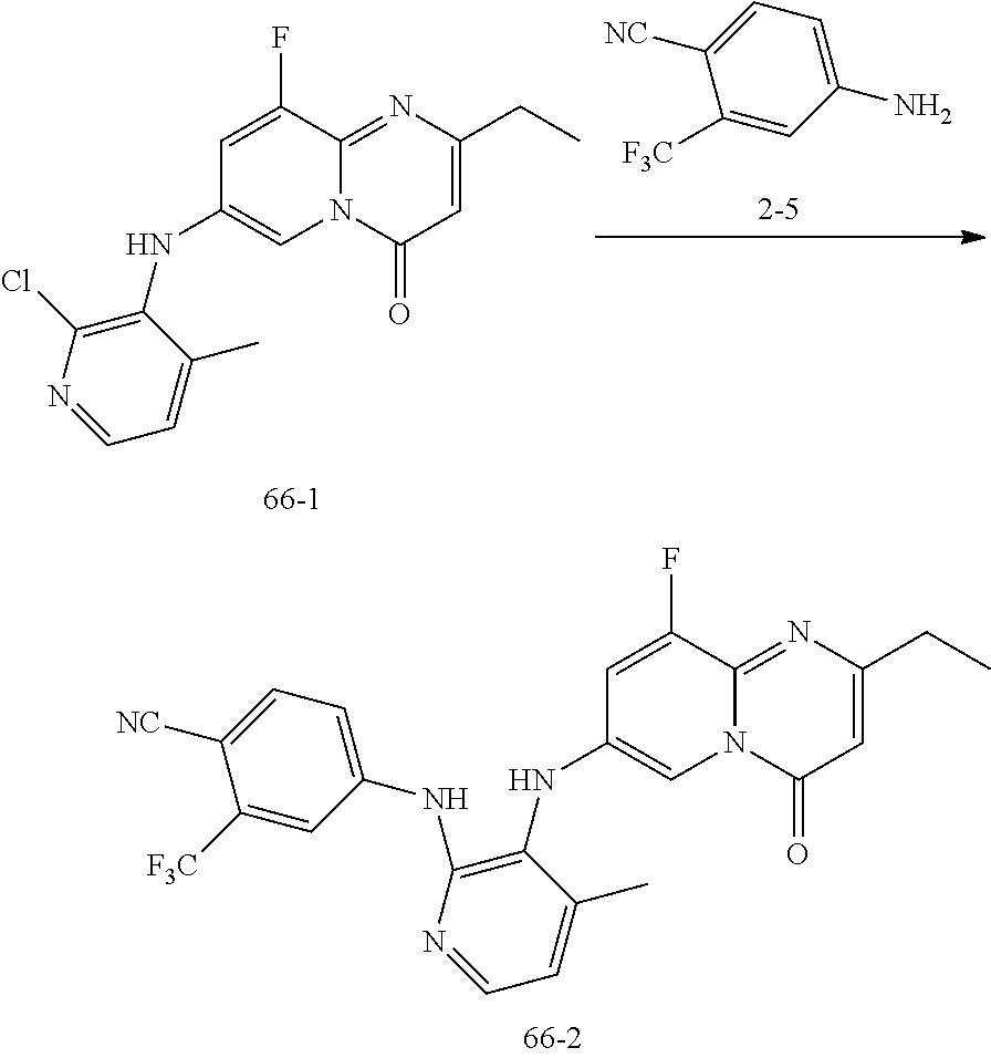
N12C(=NC(CC)=CC1=O)C(F)=CC(NC1=C(NC3=CC=C([NC])C([F3C])=C3)N=CC=C1C)=C2.N12C(=NC(CC)=CC1=O)C(F)=CC(NC1=C(Cl)N=CC=C1C)=C2.C1([F3C])=CC(N)=CC=C1[NC]
